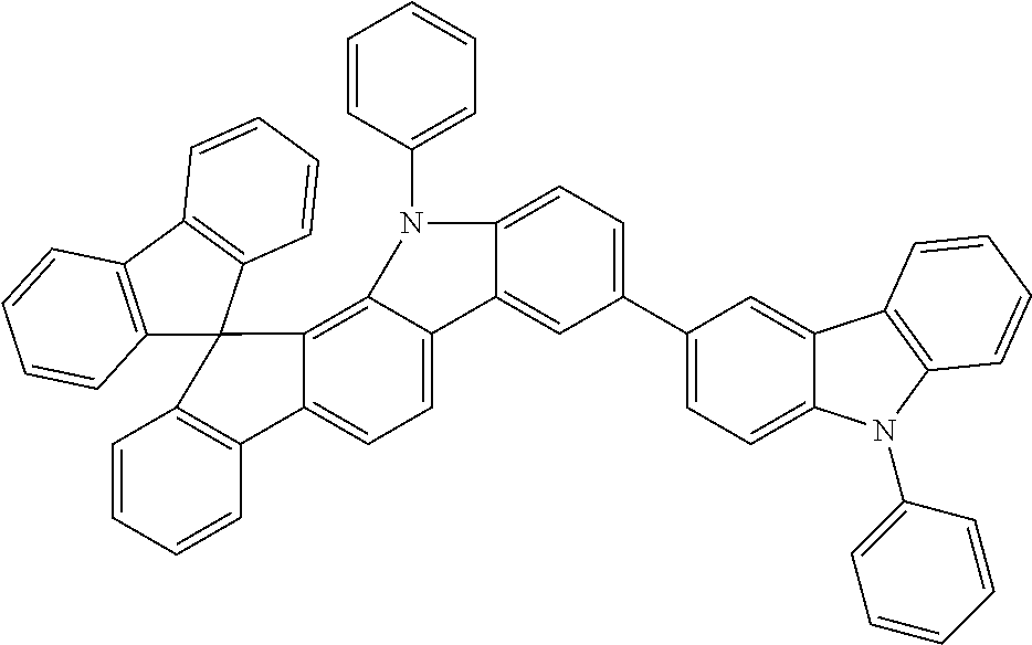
C1=CC=CC2=C1C1(C3=C4C(=CC=C23)C2=CC(C3=CC=C5C(=C3)C3=C(C=CC=C3)N5C3=CC=CC=C3)=CC=C2N4C2=CC=CC=C2)C2=C(C3=C1C=CC=C3)C=CC=C2
